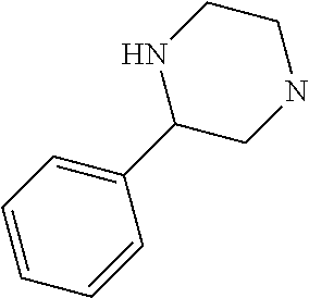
C1(C2CNCCN2)=CC=CC=C1
